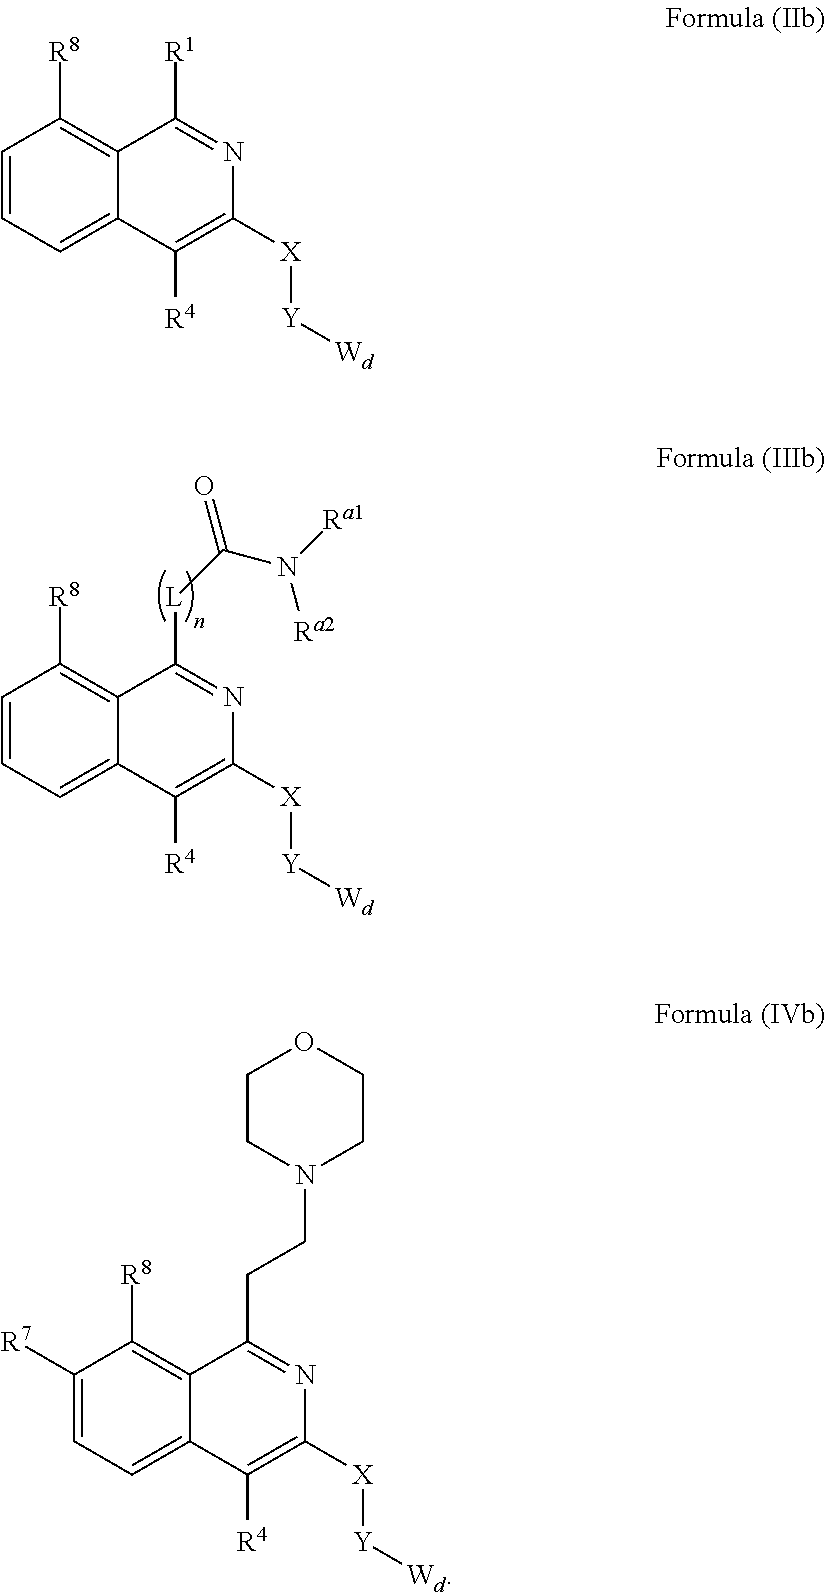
C1=CC=C2C(=C1[R8])C([L]C(=O)N([Ra1])[Ra2])=NC([X][Y][Wd])=C2[R4].C1=CC=C2C(=C1[R8])C([R1])=NC([X][Y][Wd])=C2[R4].C1([R7])=CC=C2C(=C1[R8])C(CCN1CCOCC1)=NC([X][Y][Wd])=C2[R4]
